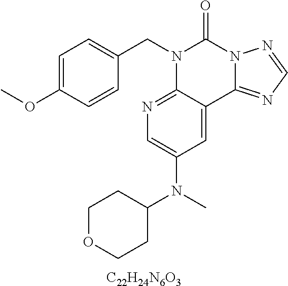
C1=C(OC)C=CC(CN2C3=NC=C(N(C4CCOCC4)C)C=C3C3=NC=NN3C2=O)=C1.[C22H24N6O3]
